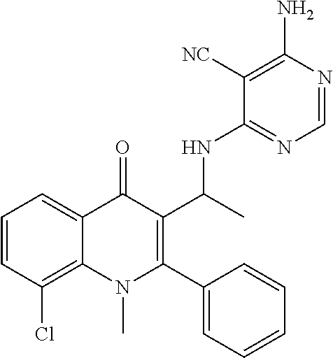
C1=CC(Cl)=C2C(=C1)C(=O)C(C(NC1=NC=NC(N)=C1[NC])C)=C(C1=CC=CC=C1)N2C
